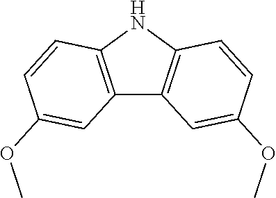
C12=C(NC3=C1C=C(OC)C=C3)C=CC(OC)=C2
